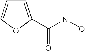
C1=C(C(N(O)C)=O)OC=C1
